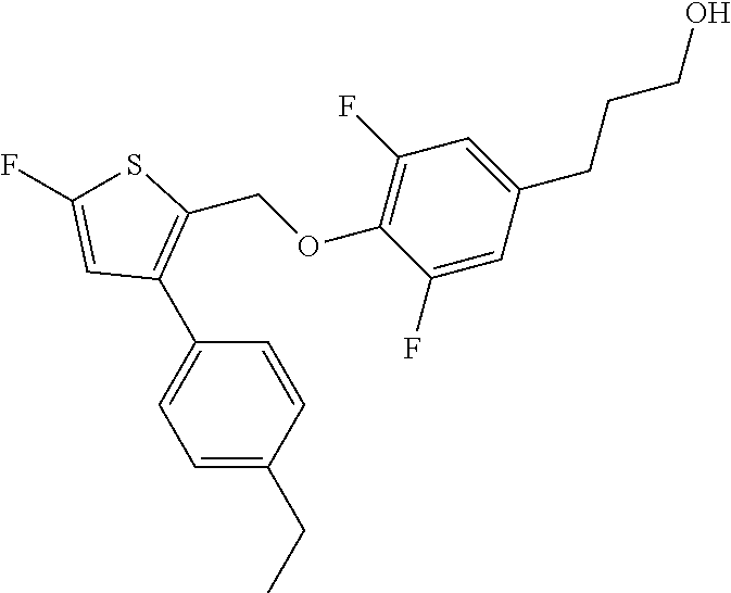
C1=C(CC)C=CC(C2=C(COC3=C(F)C=C(CCCO)C=C3F)SC(F)=C2)=C1
